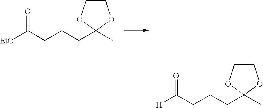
[EtO]C(CCCC1(C)OCCO1)=O.[H]C(CCCC1(C)OCCO1)=O
